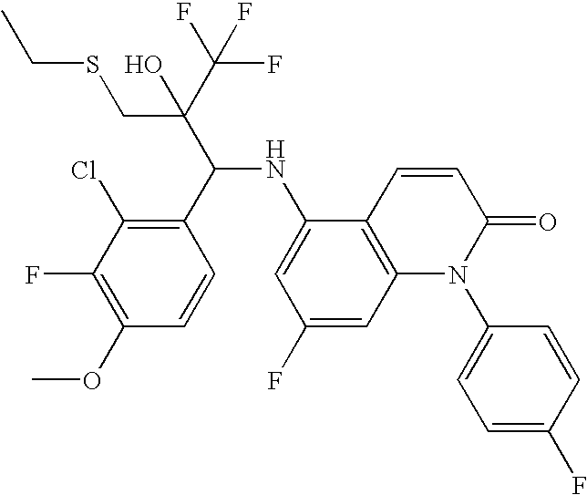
C1(C(C(C(F)(F)F)(CSCC)O)NC2=CC(F)=CC3=C2C=CC(=O)N3C2=CC=C(F)C=C2)=C(Cl)C(F)=C(OC)C=C1
